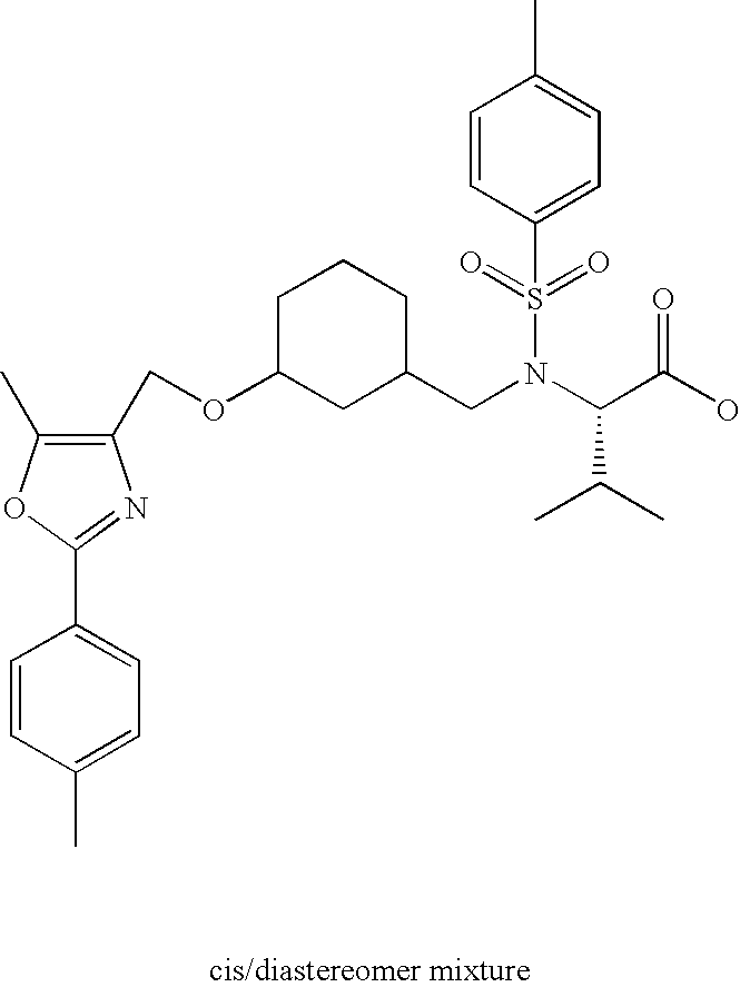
C1(COC2CC(CN(C(C(O)=O)C(C)C)S(=O)(=O)C3=CC=C(C)C=C3)CCC2)=C(C)OC(C2=CC=C(C)C=C2)=N1
